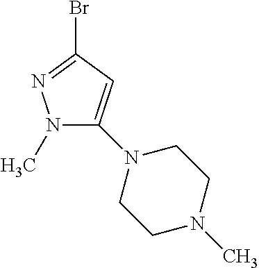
N1(C)C(N2CCN(C)CC2)=CC(Br)=N1
